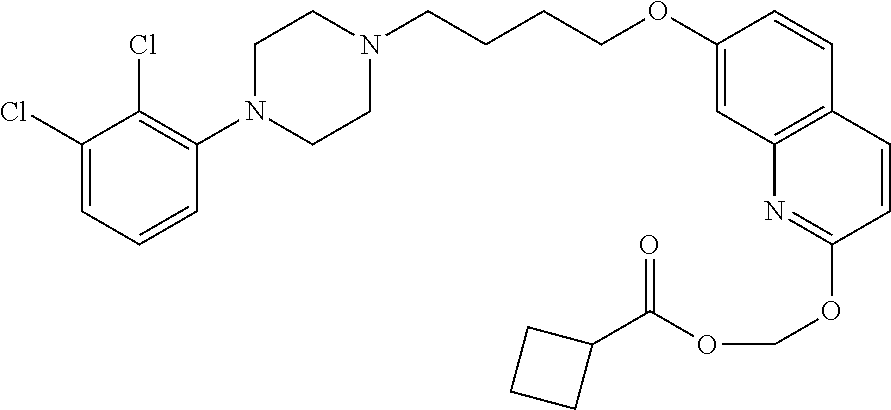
C1(Cl)=CC=CC(N2CCN(CCCCOC3=CC4=C(C=C3)C=CC(OCOC(=O)C3CCC3)=N4)CC2)=C1Cl
